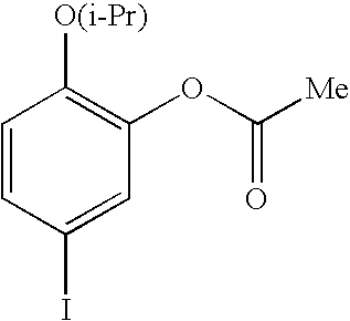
C1=CC(I)=CC(OC([Me])=O)=C1[O(i-Pr)]
